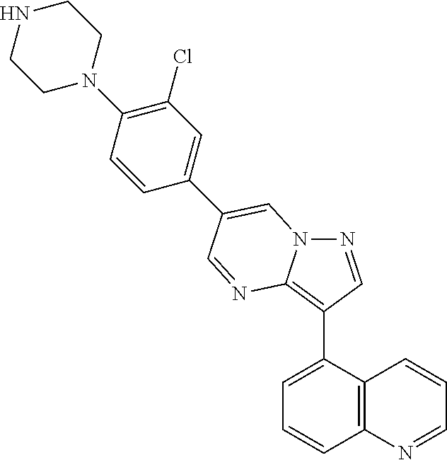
C1=C(C2=C3N(N=C2)C=C(C2=CC(Cl)=C(N4CCNCC4)C=C2)C=N3)C2=C(C=C1)N=CC=C2
